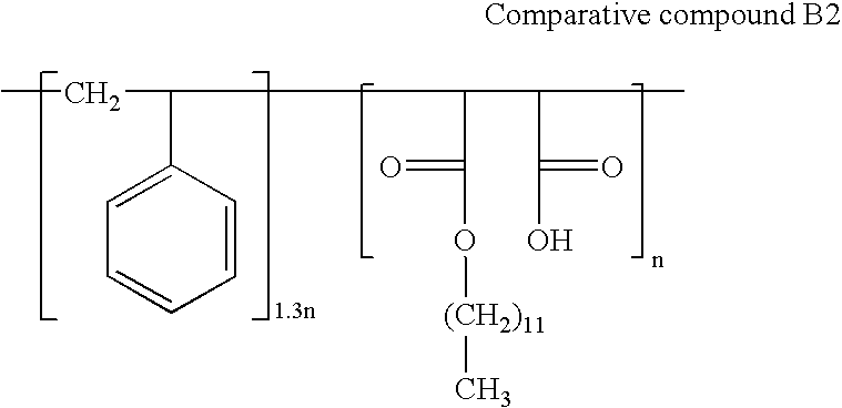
CCC(C1=CC=CC=C1)C(C(=O)O[(CH2)11]C)C(C(=O)O)C
